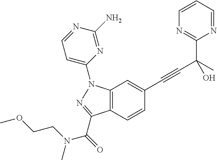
C12=C(C=CC(C#CC(C)(C3=NC=CC=N3)O)=C1)C(C(N(CCOC)C)=O)=NN2C1=CC=NC(N)=N1
